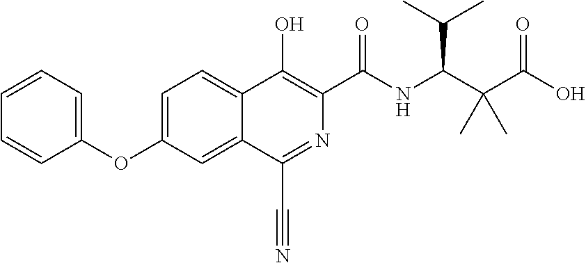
C1(OC2=CC=C3C(=C2)C(C#N)=NC(C(NC(C(C(O)=O)(C)C)C(C)C)=O)=C3O)=CC=CC=C1
